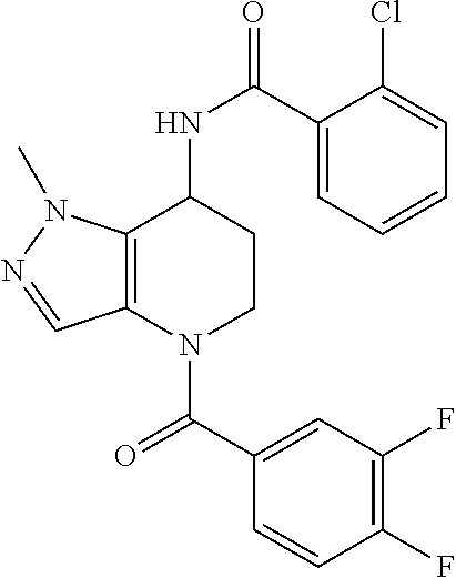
C12=C(N(C(C3=CC(F)=C(F)C=C3)=O)CCC1NC(=O)C1=CC=CC=C1Cl)C=NN2C
